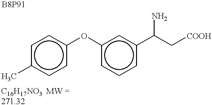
c1(Oc2ccc(C)cc2)cccc(C(C[COOH])N)c1
